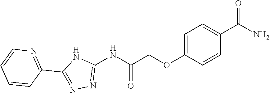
C1=C(OCC(NC2=NN=C(C3=NC=CC=C3)N2)=O)C=CC(C(N)=O)=C1
